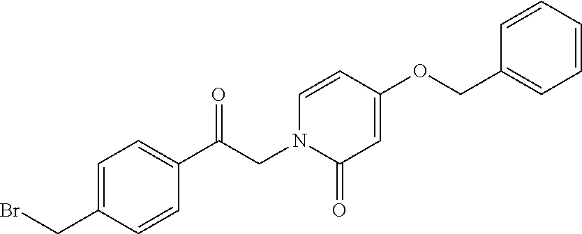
C1=C(CBr)C=CC(C(CN2C(=O)C=C(OCC3=CC=CC=C3)C=C2)=O)=C1
